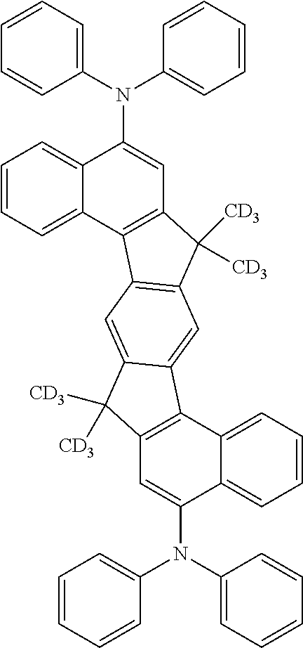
C1(N(C2=CC=CC=C2)C2=CC3=C(C4=CC=CC=C24)C2=C(C3([CD3])[CD3])C=C3C(=C2)C([CD3])([CD3])C2=C3C3=CC=CC=C3C(N(C3=CC=CC=C3)C3=CC=CC=C3)=C2)=CC=CC=C1
